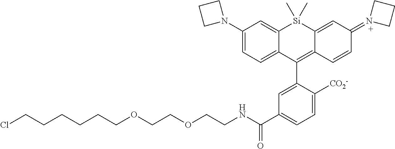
C1(N2CCC2)=CC=C2C(=C1)[Si](C)(C)C1=CC(=N3CCC3)C=CC1=C2C1=CC(C(NCCOCCOCCCCCCCl)=O)=CC=C1[CO2-]
